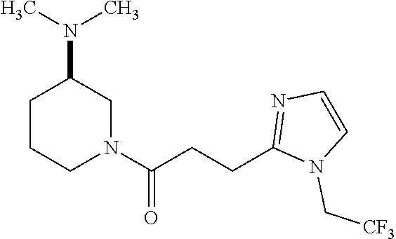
N1(C(CCC2=NC=CN2C[CF3])=O)CC(N(C)C)CCC1
